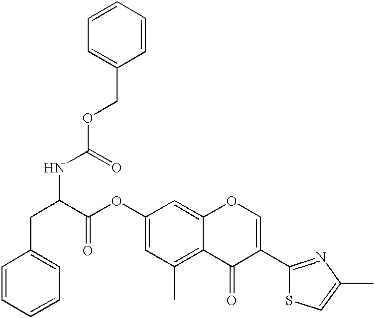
C1=CC=CC=C1CC(C(=O)OC1=CC(C)=C2C(=C1)OC=C(C1=NC(C)=CS1)C2=O)NC(=O)OCC1=CC=CC=C1
